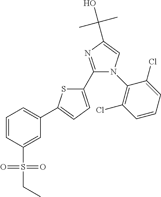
C1(C2=CC=C(C3=NC(C(C)(C)O)=CN3C3=C(Cl)C=CC=C3Cl)S2)=CC=CC(S(CC)(=O)=O)=C1
